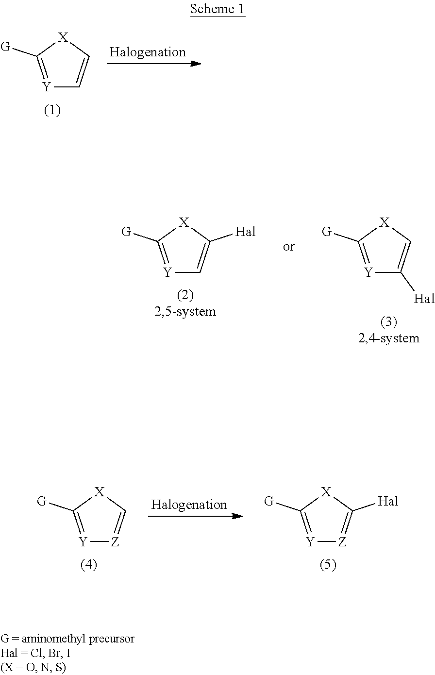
[Y]1=C([G])[X]C=C1.[Y]1=C([G])[X]C=C1[Hal].[Y]1=C([G])[X]C([Hal])=C1.[Y]1=C([G])[X]C([Hal])=[Z]1.[Y]1=C([G])[X]C=[Z]1
